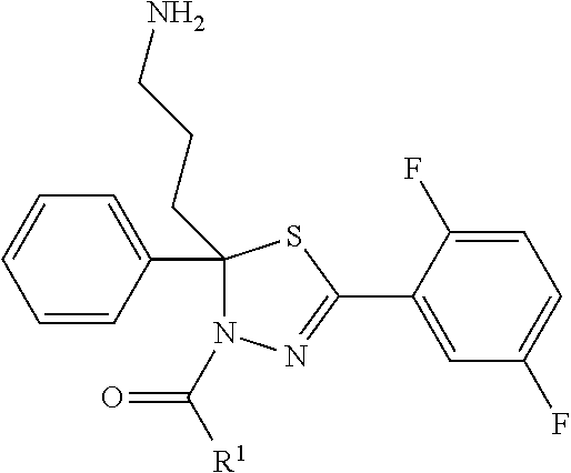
C1(C2=CC=CC=C2)(CCCN)N(C([R1])=O)N=C(C2=CC(F)=CC=C2F)S1
